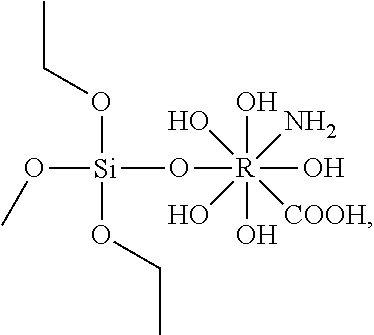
O([Si](O[R](O)(O)(O)(O)(O)(N)[COOH])(OCC)OCC)C
